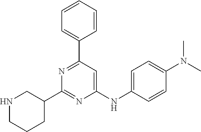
C1(NC2=CC=C(N(C)C)C=C2)=CC(C2=CC=CC=C2)=NC(C2CNCCC2)=N1
